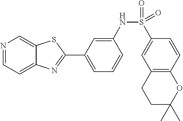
C1=C(NS(C2=CC3=C(C=C2)OC(C)(C)CC3)(=O)=O)C=CC=C1C1=NC2=CC=NC=C2S1
